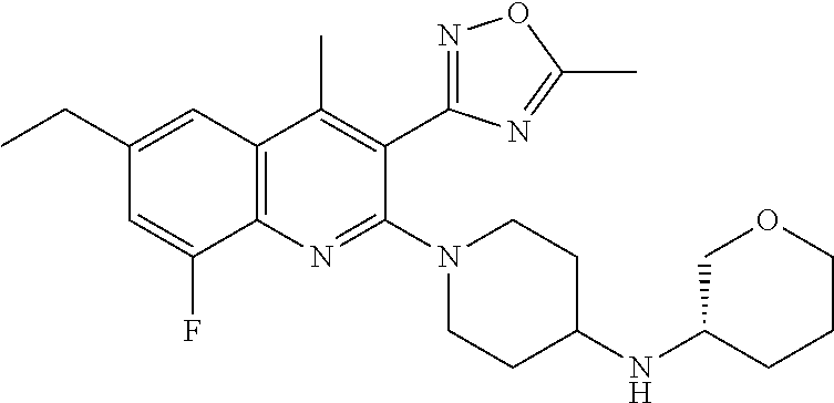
C1(CC)=CC2=C(N=C(N3CCC(NC4COCCC4)CC3)C(C3=NOC(C)=N3)=C2C)C(F)=C1
